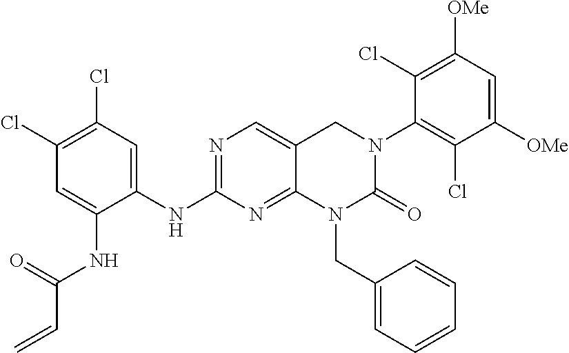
C1(NC2=NC=C3C(=N2)N(CC2=CC=CC=C2)C(=O)N(C2=C(Cl)C([OMe])=CC([OMe])=C2Cl)C3)=CC(Cl)=C(Cl)C=C1NC(C=C)=O
